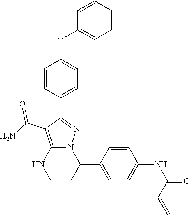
C1=CC(C2=NN3C(=C2C(N)=O)NCCC3C2=CC=C(NC(C=C)=O)C=C2)=CC=C1OC1=CC=CC=C1
